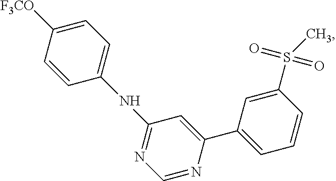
C1([F3CO])=CC=C(NC2=NC=NC(C3=CC=CC(S(C)(=O)=O)=C3)=C2)C=C1
